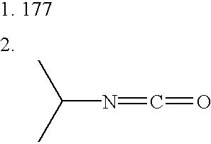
CC(N=C=O)C
